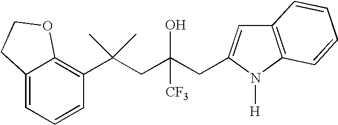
C1=CC(C(CC(CC2=CC3=C(N2[H])C=CC=C3)(O)[CF3])(C)C)=C2C(=C1)CCO2
